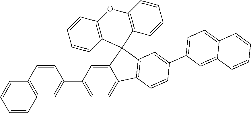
C1(C2=CC=C3C(=C2)C2(C4=C3C=CC(C3=CC=C5C(=C3)C=CC=C5)=C4)C3=C(C=CC=C3)OC3=C2C=CC=C3)=CC2=C(C=C1)C=CC=C2
